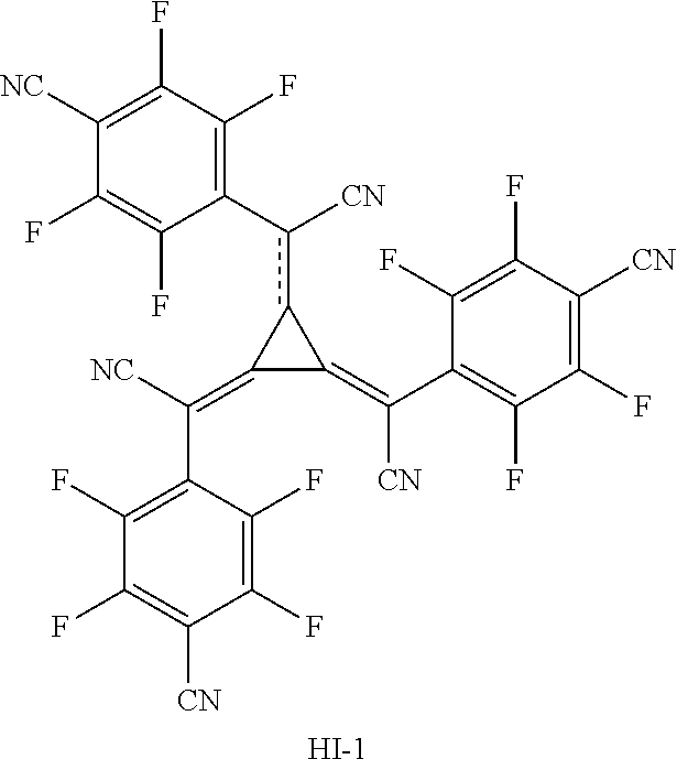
C1(c([CN])c2C(=C([NC])C3=C(F)C(F)=C([CN])C(F)=C3F)C2=C(C2=C(F)C(F)=C([CN])C(F)=C2F)[CN])=C(F)C(F)=C([NC])C(F)=C1F.[I-]
